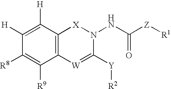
C1([H])=C([H])C2=C(C([R9])=C1[R8])[W]=C([Y][R2])N(NC([Z][R1])=O)[X]2
